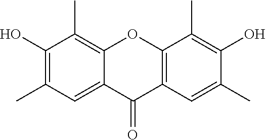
C1(O)=C(C)C=C2C(=C1C)OC1=C(C2=O)C=C(C)C(O)=C1C
